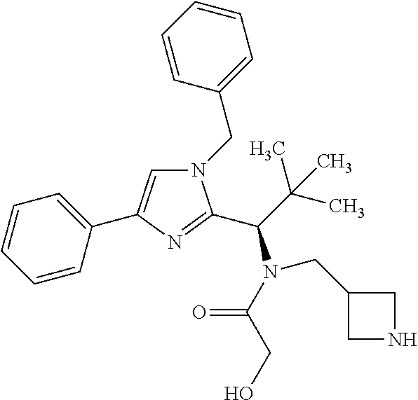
N1(CC2=CC=CC=C2)C=C(C2=CC=CC=C2)N=C1C(C(C)(C)C)N(C(CO)=O)CC1CNC1
